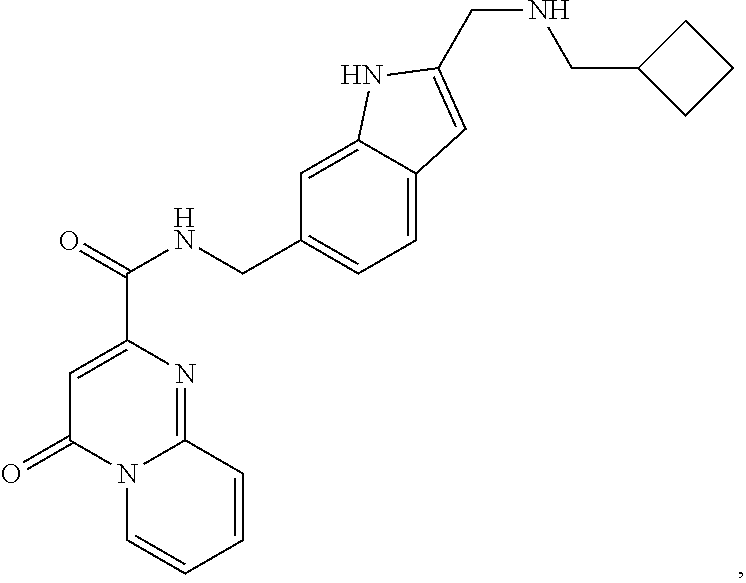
N(CC1CCC1)CC1=CC2=CC=C(CNC(C3=CC(=O)N4C=CC=CC4=N3)=O)C=C2N1
